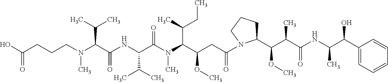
N(C(C(NC(C(C)C)C(N(C)C(C(C)CC)C(CC(=O)N1C(C(C(C(=O)NC(C(C2=CC=CC=C2)O)C)C)OC)CCC1)OC)=O)=O)C(C)C)(C)CCCC(O)=O
